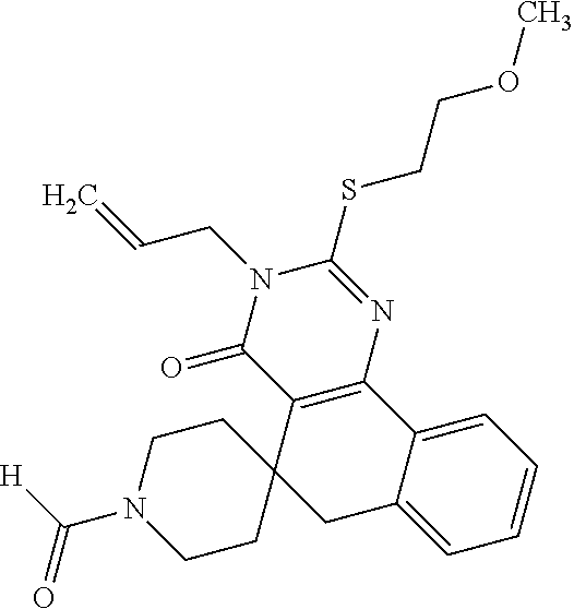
C12=CC=CC=C1C1=C(C3(C2)CCN(C([H])=O)CC3)C(=O)N(CC=C)C(SCCOC)=N1
